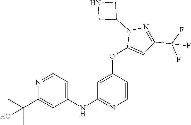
C1(NC2=NC=CC(OC3=CC(C(F)(F)F)=NN3C3CNC3)=C2)=CC=NC(C(C)(C)O)=C1
